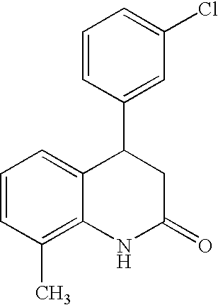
C1=CC(C2C3=CC=CC(C)=C3NC(=O)C2)=CC(Cl)=C1
